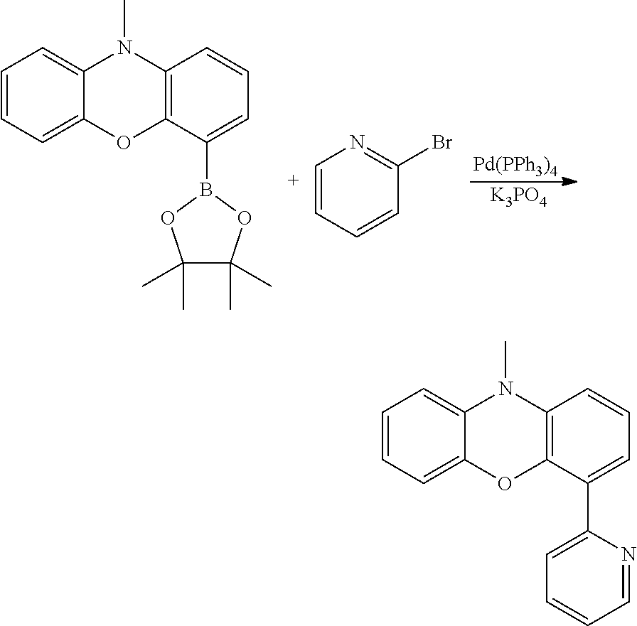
C1=CC=C2C(=C1)N(C)C1=C(O2)C(B2OC(C)(C)C(C)(C)O2)=CC=C1.C1=CC=CC(Br)=N1.[Pd(PPh3)4].[K3PO4].C1=CC=C2C(=C1)N(C)C1=C(O2)C(C2=CC=CC=N2)=CC=C1
